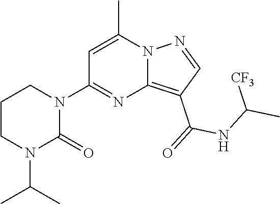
C12=C(C(=O)NC(C)[CF3])C=NN1C(C)=CC(N1CCCN(C(C)C)C1=O)=N2
